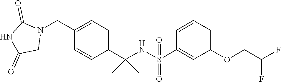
C1(C(NS(=O)(C2=CC(OCC(F)F)=CC=C2)=O)(C)C)=CC=C(CN2C(=O)NC(=O)C2)C=C1
